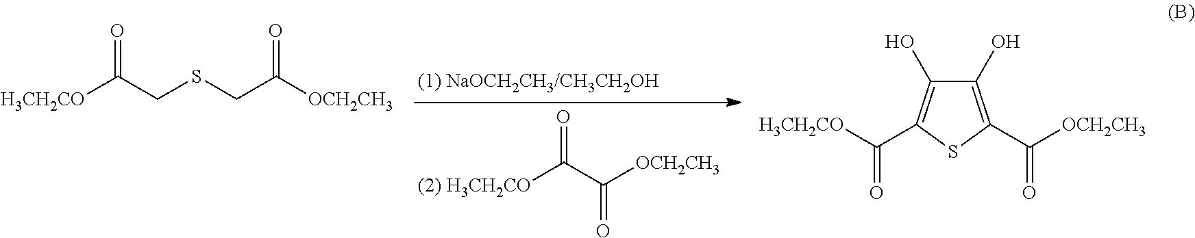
[H3CH2CO]C(C([OCH2CH3])=O)=O.[H3CH2CO]C(CSCC([OCH2CH3])=O)=O.C1(O)=C(C([OCH2CH3])=O)SC(C([H3CH2CO])=O)=C1O
